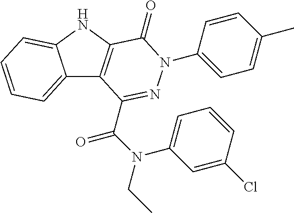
C12=CC=CC=C1NC1=C2C(C(N(CC)C2=CC=CC(Cl)=C2)=O)=NN(C2=CC=C(C)C=C2)C1=O
